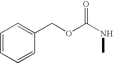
CNC(=O)OCC1=CC=CC=C1
